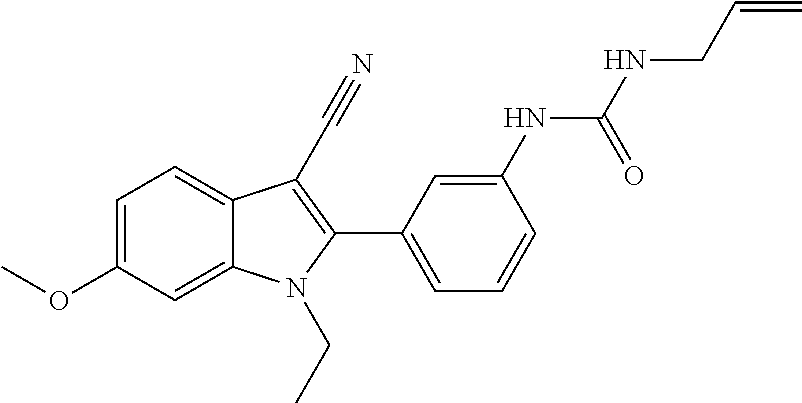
C1=C(OC)C=C2C(=C1)C(C#N)=C(C1=CC=CC(NC(NCC=C)=O)=C1)N2CC
